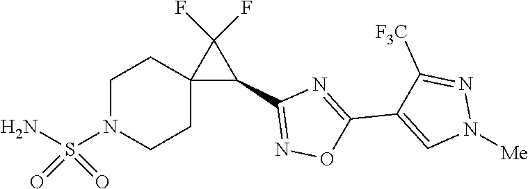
C1=C(C2=NC(C3C(F)(F)C34CCN(S(=O)(=O)N)CC4)=NO2)C([F3C])=NN1[Me]
